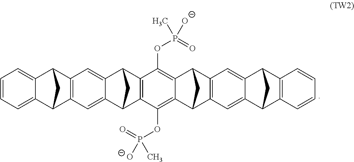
C1=CC=C2C(=C1)C1C3=C(C2C1)C=C1C(=C3)C2C3=C(C1C2)C(OP(=O)([O-])C)=C1C(=C3OP(=O)(C)[O-])C2C3=C(C1C2)C=C1C(=C3)C2C3=C(C1C2)C=CC=C3
